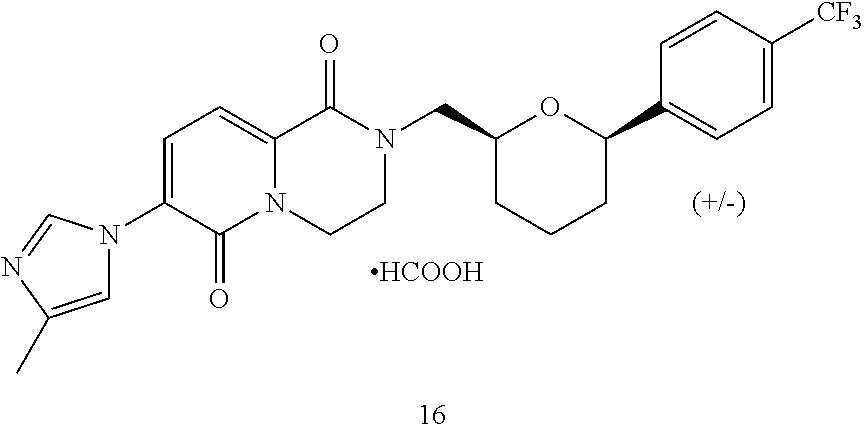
C1=C(N2C=C(C)N=C2)C(=O)N2C(=C1)C(=O)N(CC1CCCC(C3=CC=C([CF3])C=C3)O1)CC2.[HCOOH]
